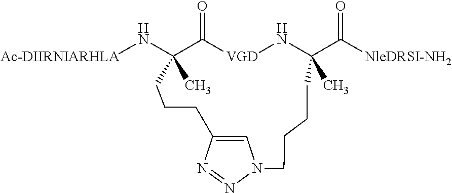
[Ac-DIIRNIARHLA]NC1(C)C(=O)[VGD]NC(C([NleDRSI-NH2])=O)(C)CCCCN2C=C(N=N2)CCC1
